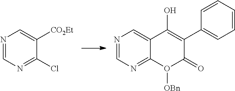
N1=CN=C(Cl)C([CO2Et])=C1.N1=CN=C2C(=C1)C(O)=C(C1=CC=CC=C1)C(=O)O2[OBn]
